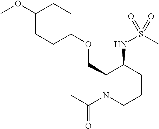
C1(COC2CCC(OC)CC2)N(C(C)=O)CCCC1NS(C)(=O)=O
